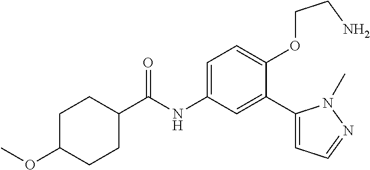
C1C(OC)CCC(C(=O)NC2=CC=C(OCCN)C(C3=CC=NN3C)=C2)C1
